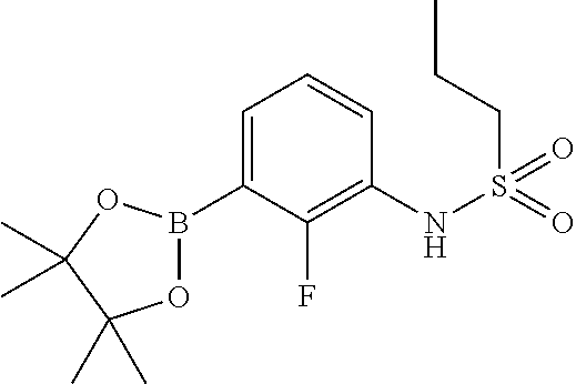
C1=C(B2OC(C)(C)C(C)(C)O2)C(F)=C(NS(CCC)(=O)=O)C=C1
